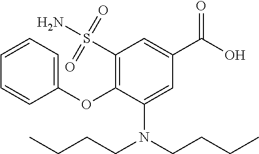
C1(OC2=C(S(N)(=O)=O)C=C(C(O)=O)C=C2N(CCCC)CCCC)=CC=CC=C1
